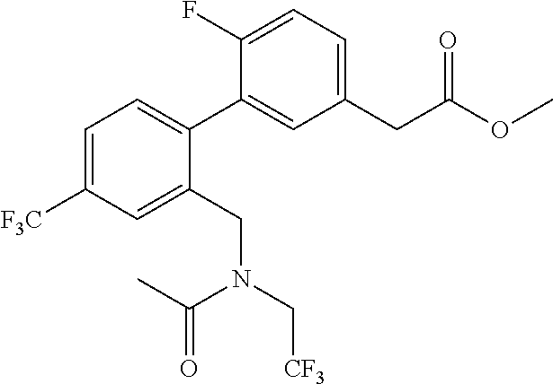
C1=C([F3C])C=C(CN(C(C)=O)C[CF3])C(C2=CC(CC(OC)=O)=CC=C2F)=C1
